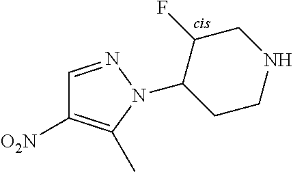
C1=NN(C2CCNCC2F)C(C)=C1[O2N]
